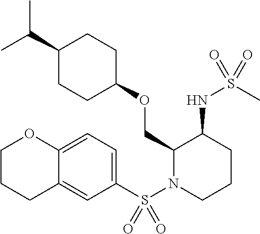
C(C1CCC(OCC2N(S(C3=CC=C4C(=C3)CCCO4)(=O)=O)CCCC2NS(C)(=O)=O)CC1)(C)C
